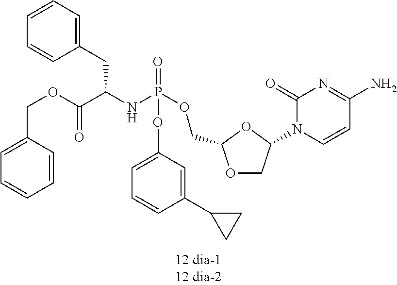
O1CC(N2C=CC(N)=NC2=O)OC1COP(NC(C(OCC1=CC=CC=C1)=O)CC1=CC=CC=C1)(=O)OC1=CC=CC(C2CC2)=C1
